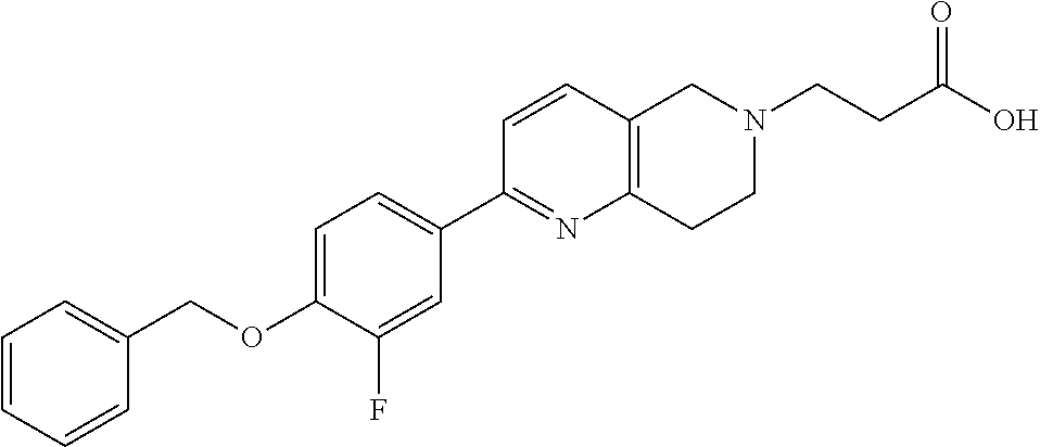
C1=CC=CC(COC2=CC=C(C3=NC4=C(C=C3)CN(CCC(O)=O)CC4)C=C2F)=C1
